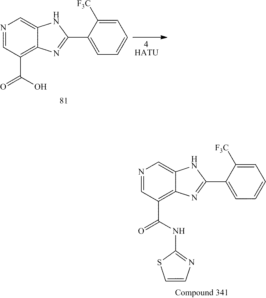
[HATU].N1=CC(C(=O)O)=C2C(=C1)NC(C1=CC=CC=C1[F3C])=N2.N1=CC(C(=O)NC2=NC=CS2)=C2C(=C1)NC(C1=CC=CC=C1[F3C])=N2
